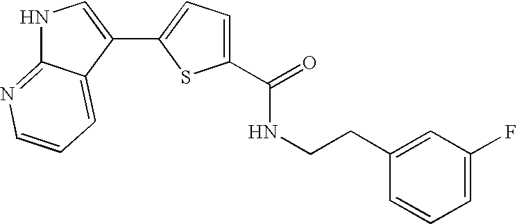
N1C2=NC=CC=C2C(C2=CC=C(C(=O)NCCC3=CC(F)=CC=C3)S2)=C1
